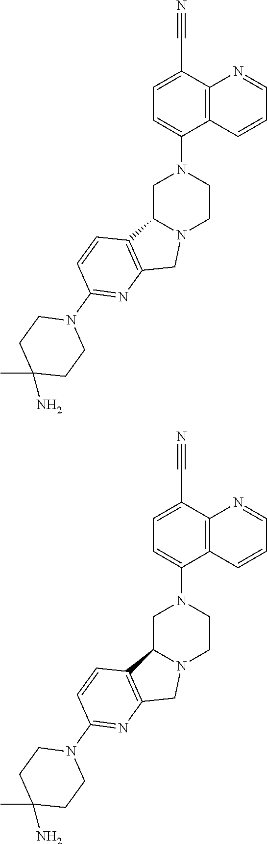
C1(N2CC3N(CC2)CC2=C3C=CC(N3CCC(C)(N)CC3)=N2)=CC=C(C#N)C2=C1C=CC=N2.C1(N2CC3N(CC2)CC2=C3C=CC(N3CCC(C)(N)CC3)=N2)=CC=C(C#N)C2=C1C=CC=N2
